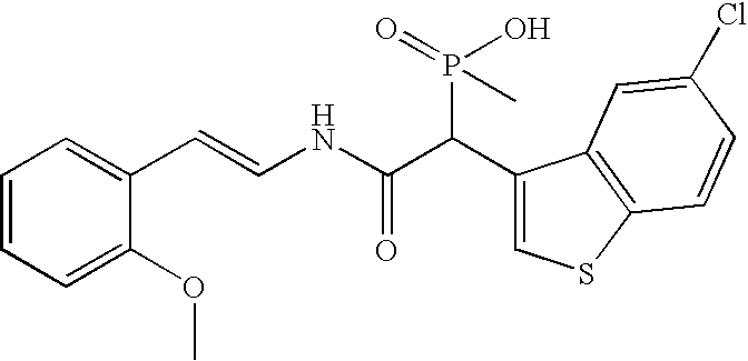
C1=CC=C(OC)C(C=CNC(C(C2=CSC3=C2C=C(Cl)C=C3)P(O)(=O)C)=O)=C1
